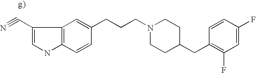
C1(C#N)=CNC2=C1C=C(CCCN1CCC(CC3=C(F)C=C(F)C=C3)CC1)C=C2
